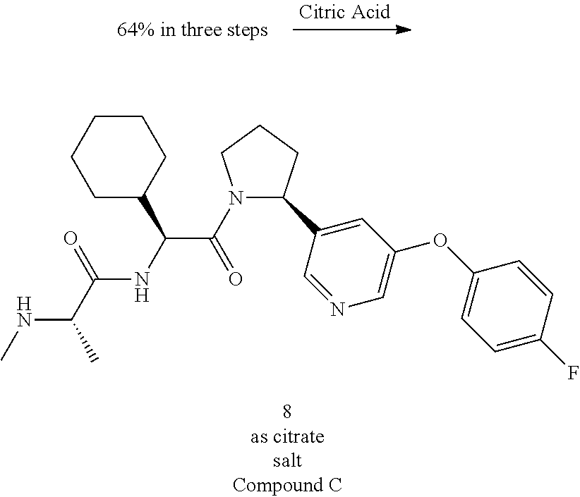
C1CCCC(C(NC(=O)C(C)NC)C(=O)N2C(C3=CC(OC4=CC=C(F)C=C4)=CN=C3)CCC2)C1
